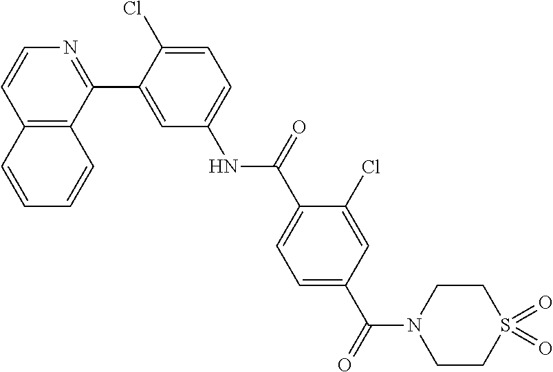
C12=C(C(C3=CC(NC(C4=CC=C(C(N5CCS(=O)(=O)CC5)=O)C=C4Cl)=O)=CC=C3Cl)=NC=C1)C=CC=C2
